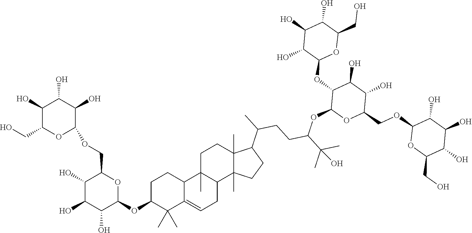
C1(O)C(CO)OC(OCC2C(O)C(O)C(O)C(OC3C(C)(C)C4=CCC5C(C)(C4CC3)CCC3(C)C5(C)CCC3C(C)CCC(C(C)(C)O)OC3C(OC4OC(CO)C(O)C(O)C4O)C(O)C(O)C(COC4OC(CO)C(O)C(O)C4O)O3)O2)C(O)C1O
